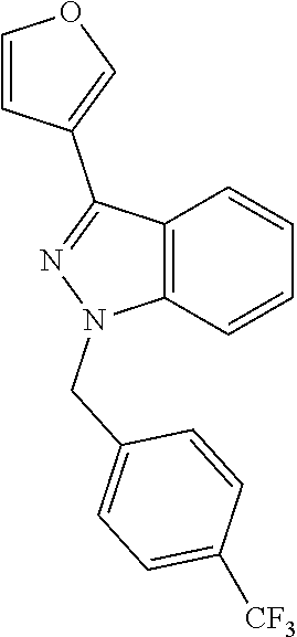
C12=C(C=CC=C1)N(CC1=CC=C([CF3])C=C1)N=C2C1=COC=C1
